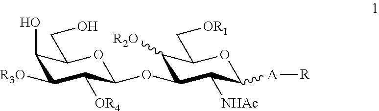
C1(O)C([R3O])C([OR4])C(OC2C([R2O])C(C[OR1])OC([A][R])C2[NHAc])OC1CO
